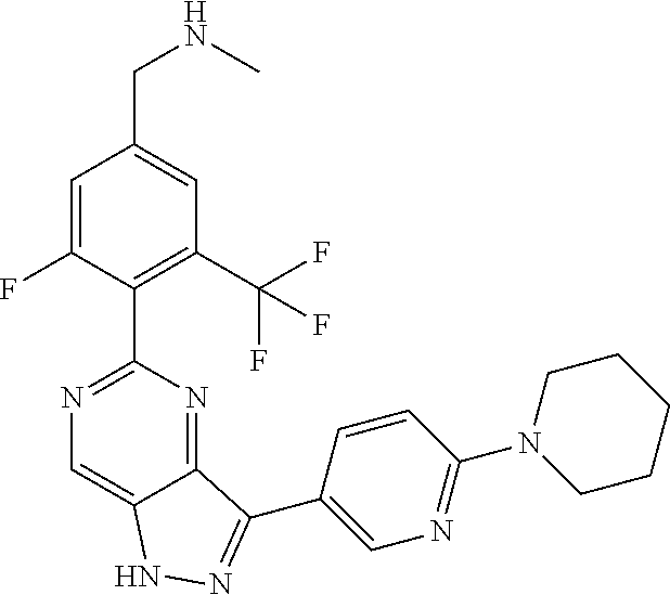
C1=C(F)C(C2=NC=C3C(=N2)C(C2=CN=C(N4CCCCC4)C=C2)=NN3)=C(C(F)(F)F)C=C1CNC
